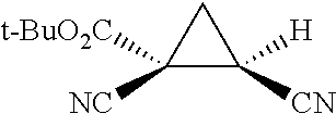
C1([NC])([t-BuO2C])C([CN])([H])C1
